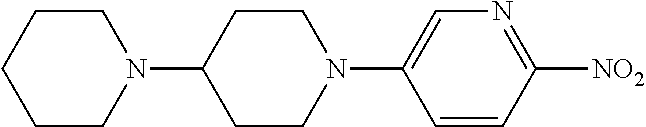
C1CN(C2CCN(C3=CN=C([NO2])C=C3)CC2)CCC1
